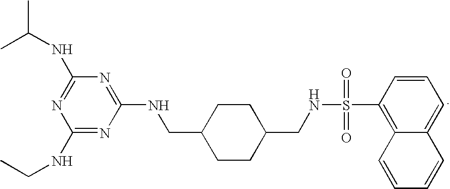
C1(NCC)=NC(NCC2CCC(CNS(=O)(=O)C3=C4C(=CC=C3)C=CC=C4)CC2)=NC(NC(C)C)=N1
